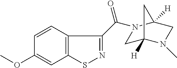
C(=O)(C1=NSC2=C1C=CC(OC)=C2)N1CC2([H])N(C)CC1([H])C2
